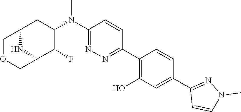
C1(N(C2=NN=C(C3=C(O)C=C(C4=NN(C)C=C4)C=C3)C=C2)C)CC2COCC(C1F)N2
